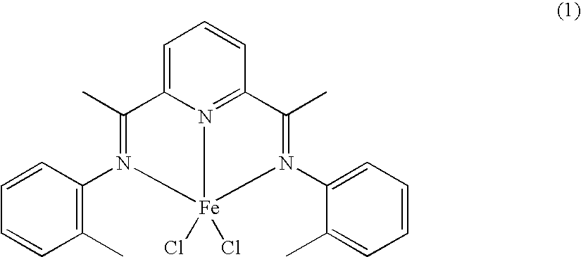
C1(C)=C(N2=C(C)C3=CC=CC4=N3[Fe]2(Cl)(Cl)N(C2=CC=CC=C2C)=C4C)C=CC=C1
